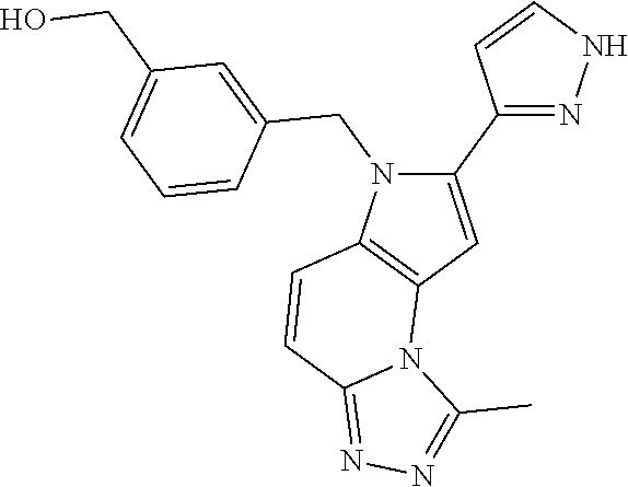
C1(C2=NNC=C2)=CC2=C(N1CC1=CC(CO)=CC=C1)C=CC1=NN=C(C)N21
